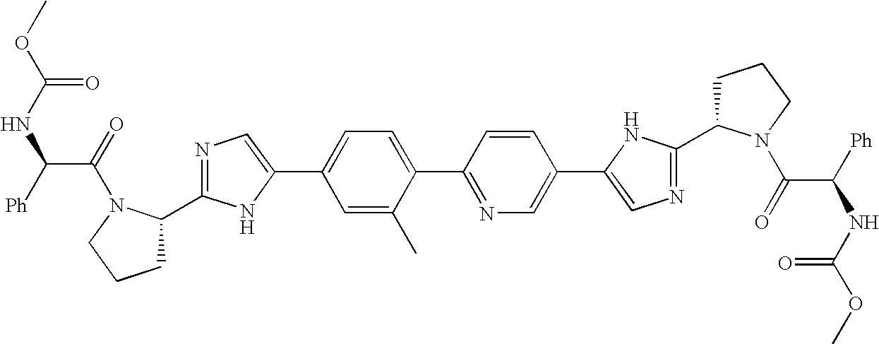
C1C(C2=NC=C(C3=CC=C(C4=NC=C(C5=CN=C(C6CCCN6C(C(NC(OC)=O)[Ph])=O)N5)C=C4)C(C)=C3)N2)N(C(=O)C([Ph])NC(OC)=O)CC1
